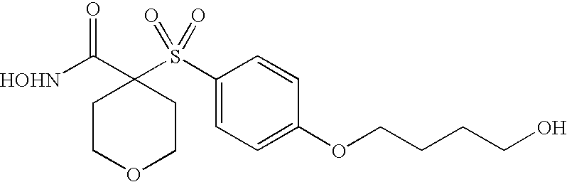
[HOHN]C(C1(S(C2=CC=C(OCCCCO)C=C2)(=O)=O)CCOCC1)=O
